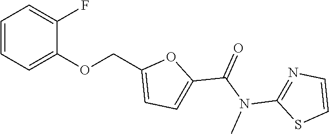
C1=CC=C(OCC2=CC=C(C(=O)N(C3=NC=CS3)C)O2)C(F)=C1
